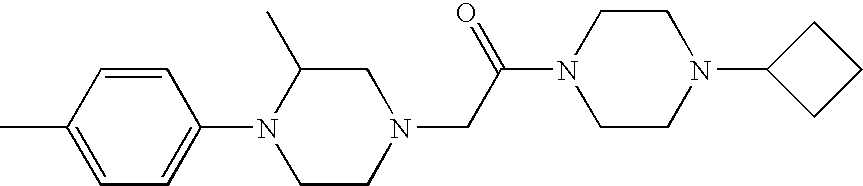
C1=CC(C)=CC=C1N1CCN(CC(N2CCN(C3CCC3)CC2)=O)CC1C
